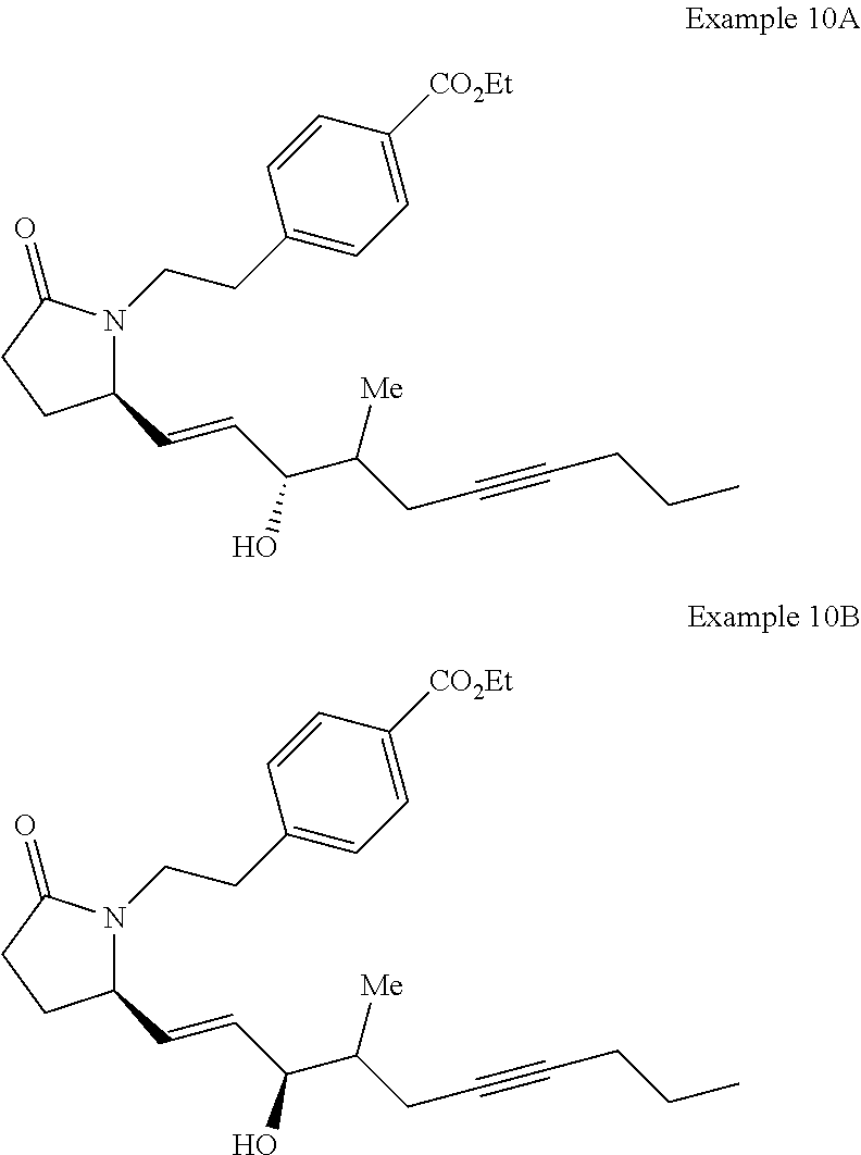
N1(CCC2=CC=C([CO2Et])C=C2)C(C=CC(C(CC#CCCC)[Me])O)CCC1=O.N1(CCC2=CC=C([CO2Et])C=C2)C(C=CC(C(CC#CCCC)[Me])O)CCC1=O
